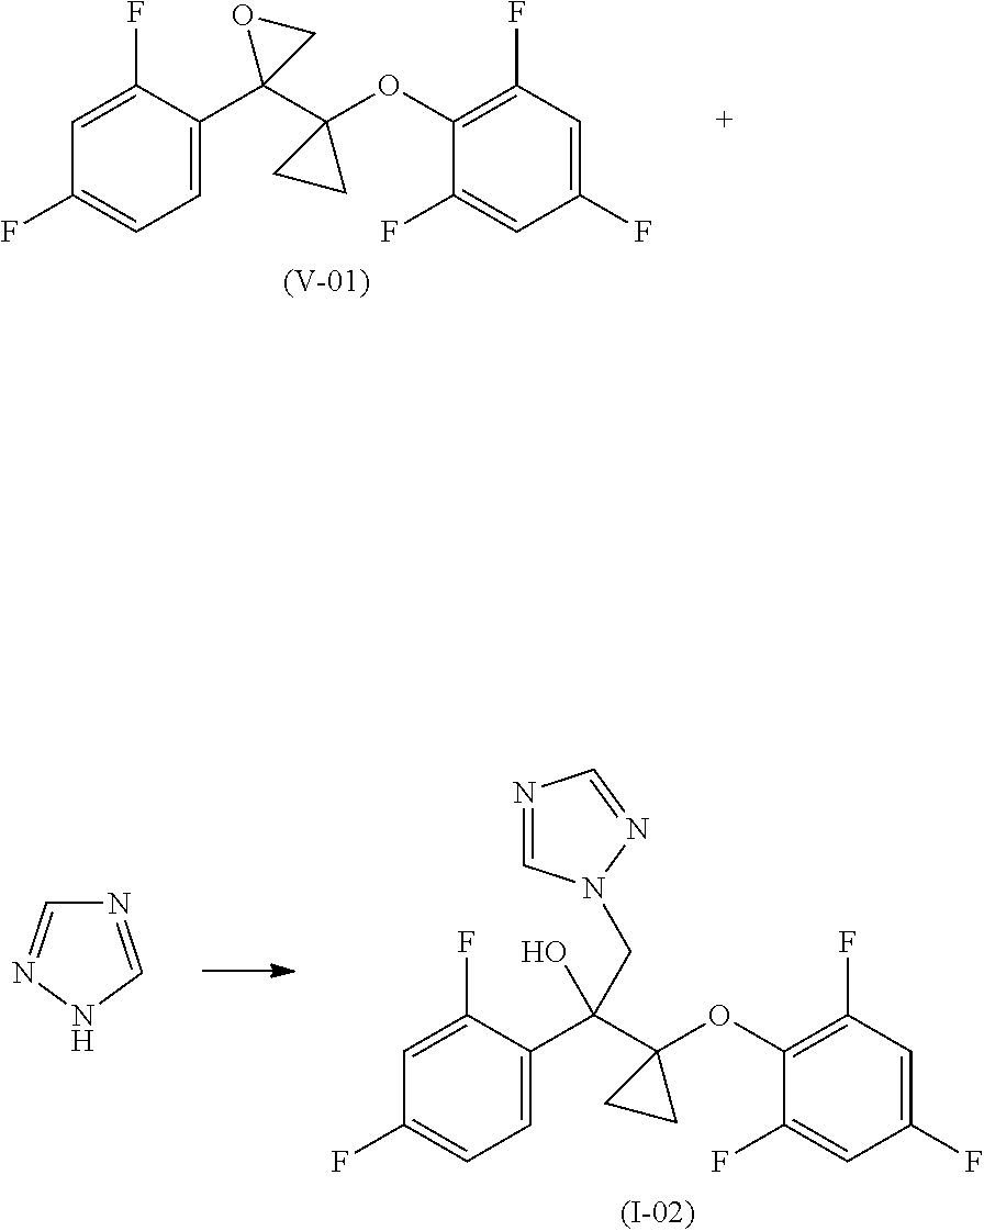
C1=C(C2(C3(OC4=C(F)C=C(F)C=C4F)CC3)CO2)C(F)=CC(F)=C1.C1=C(C(C2(OC3=C(F)C=C(F)C=C3F)CC2)(CN2C=NC=N2)O)C(F)=CC(F)=C1.N1=CNN=C1
